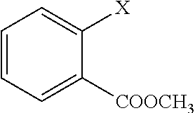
C1=CC=C([COOCH3])C([X])=C1
